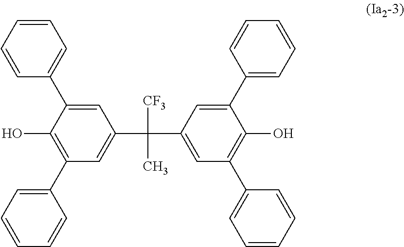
C1=C(C2=CC=CC=C2)C(O)=C(C2=CC=CC=C2)C=C1C(C1=CC(C2=CC=CC=C2)=C(O)C(C2=CC=CC=C2)=C1)([CF3])C
